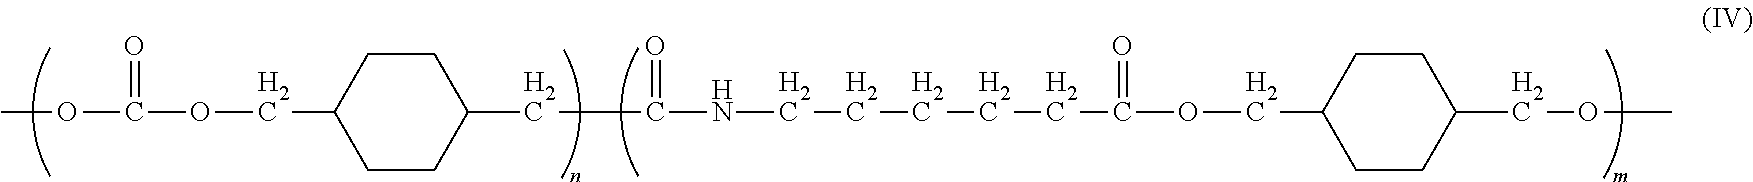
COC(OCC1CCC(CC(NCCCCCC(=O)OCC2CCC(COC)CC2)=O)CC1)=O
